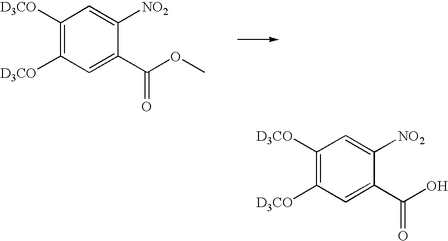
C1([D3CO])=C([D3CO])C=C(C(OC)=O)C([NO2])=C1.C1([D3CO])=C([D3CO])C=C(C(O)=O)C([NO2])=C1
